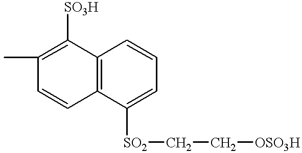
C(C[OSO3H])[SO2]C1=CC=CC2=C1C=CC(C)=C2[SO3H]
